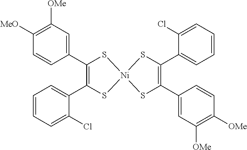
C1=CC(C2=C(C3=CC=CC=C3Cl)S[Ni]3(S2)SC(C2=CC([OMe])=C([OMe])C=C2)=C(C2=CC=CC=C2Cl)S3)=CC([OMe])=C1[MeO]
